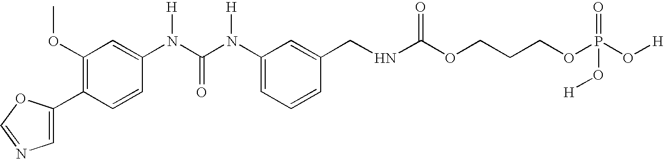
C1(C2=CN=CO2)=C(OC)C=C(N(C(N(C2=CC=CC(CNC(OCCCOP(O[H])(=O)O[H])=O)=C2)[H])=O)[H])C=C1
